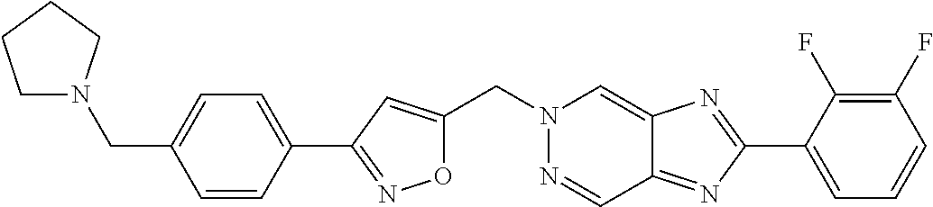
O1C(CN2N=CC3=NC(C4=CC=CC(F)=C4F)=NC3=C2)=CC(C2=CC=C(CN3CCCC3)C=C2)=N1
